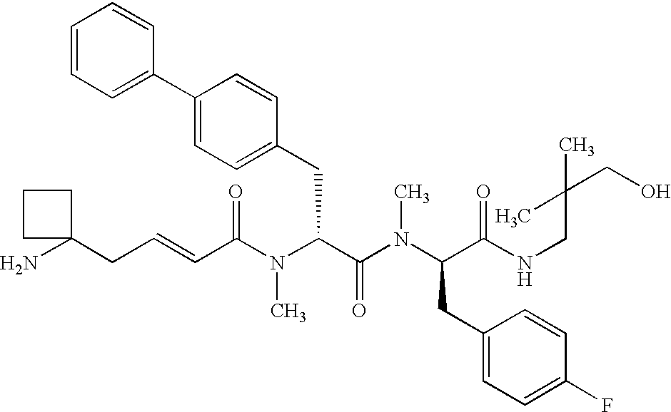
C(C(N(C(C(N(C(C(NCC(CO)(C)C)=O)CC1=CC=C(F)C=C1)C)=O)CC1=CC=C(C2=CC=CC=C2)C=C1)C)=O)=CCC1(N)CCC1
